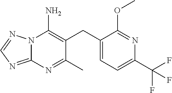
N12C(=NC=N1)N=C(C)C(CC1=CC=C(C(F)(F)F)N=C1OC)=C2N
